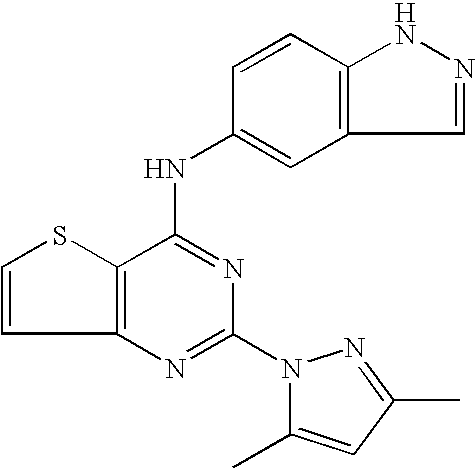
C12=C(C(NC3=CC4=C(C=C3)NN=C4)=NC(N3C(C)=CC(C)=N3)=N1)SC=C2
